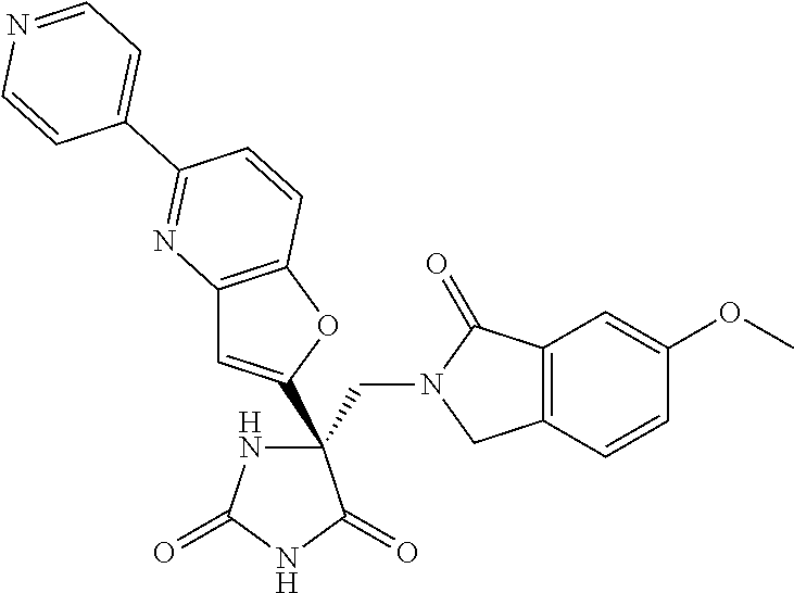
C(C1(C2=CC3=C(O2)C=CC(C2=CC=NC=C2)=N3)NC(=O)NC1=O)N1CC2=C(C1=O)C=C(OC)C=C2
